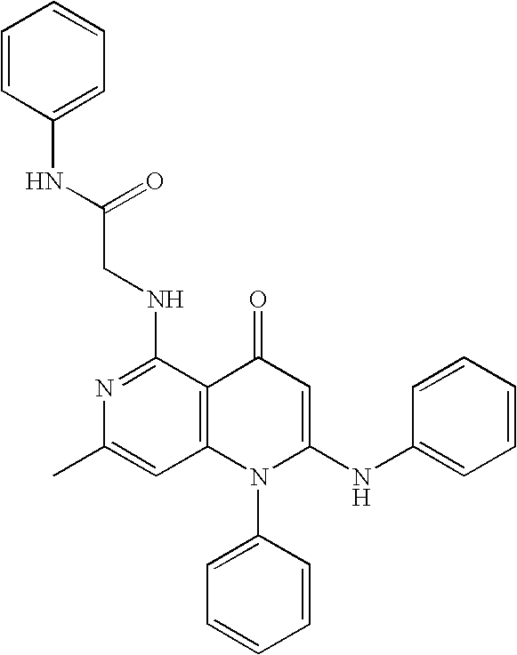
N1=C(NCC(NC2=CC=CC=C2)=O)C2=C(C=C1C)N(C1=CC=CC=C1)C(NC1=CC=CC=C1)=CC2=O
